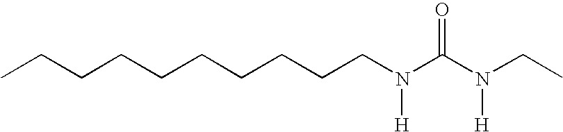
CCCCCCCCCCN(C(N(CC)[H])=O)[H]
